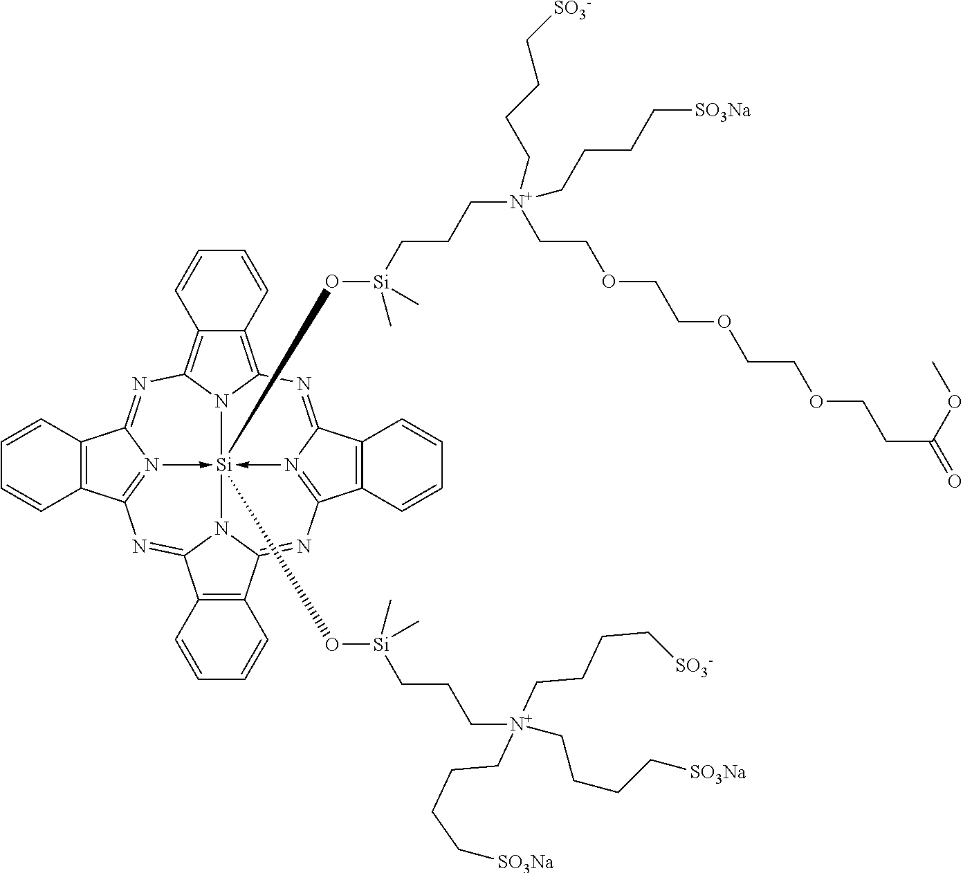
C1=CC2=C(C=C1)C1=NC3=C4C(=C5N3[Si]36(O[Si](CCC[N+](CCCC[SO3Na])(CCCC[SO3Na])CCCC[SO3-])(C)C)(O[Si](CCC[N+](CCCC[SO3Na])(CCOCCOCCOCCC(=O)OC)CCCC[SO3-])(C)C)-N1=C2N=C1C2=C(C(=NC7=N->3C(=N5)C3=C7C=CC=C3)N16)C=CC=C2)C=CC=C4
